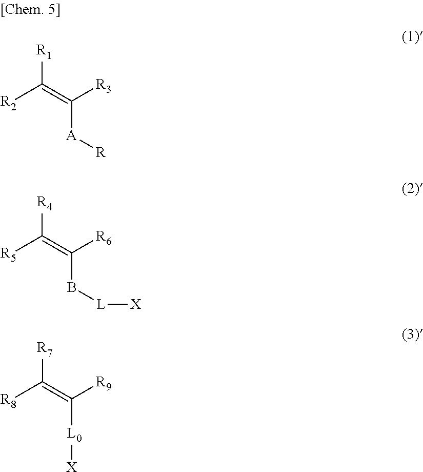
C([R2])(=C([R3])[A][R])[R1].C([R5])(=C([R6])B[L][X])[R4].C([R8])(=C([R9])[L0][X])[R7]
